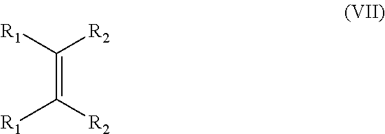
C(=C([R1])[R2])([R2])[R1]
